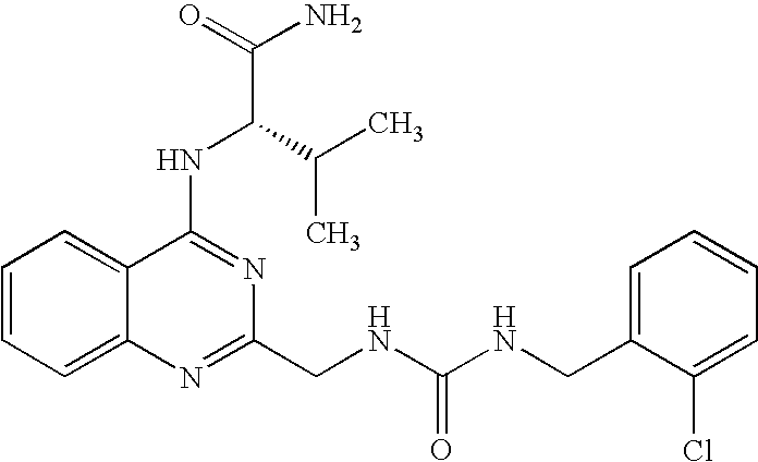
C1=CC=C2C(=C1)C(NC(C(C)C)C(N)=O)=NC(CNC(NCC1=CC=CC=C1Cl)=O)=N2
